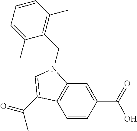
C1=CC(C(=O)O)=CC2=C1C(C(=O)C)=CN2CC1=C(C)C=CC=C1C
